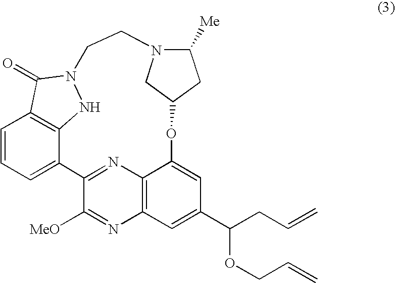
C1=CC=C2C3=C1C(=O)N(N3)CCN1C([Me])CC(OC3=CC(C(CC=C)OCC=C)=CC4=C3N=C2C([MeO])=N4)C1
